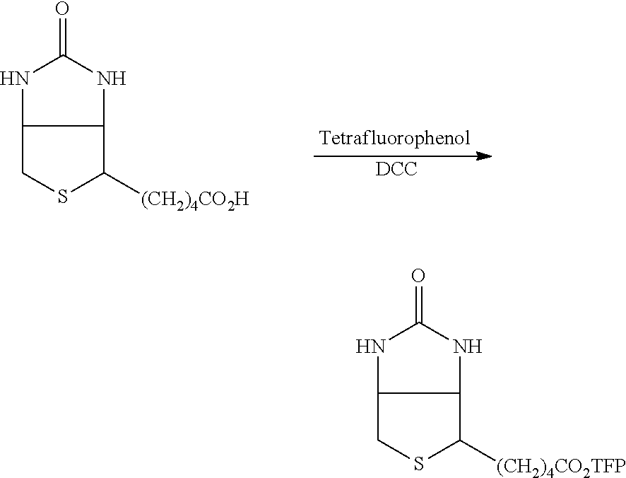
[DCC].N1C2C(NC1=O)C([(CH2)4CO2H])SC2.N1C2C(NC1=O)C([(CH2)4CO2TFP])SC2
